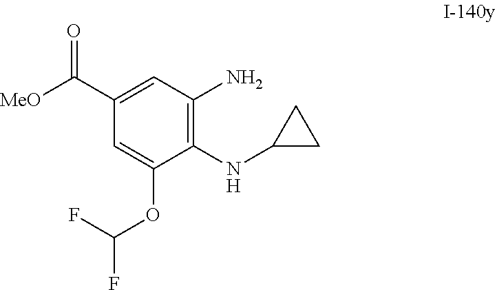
C1(C([MeO])=O)=CC(N)=C(NC2CC2)C(OC(F)F)=C1
